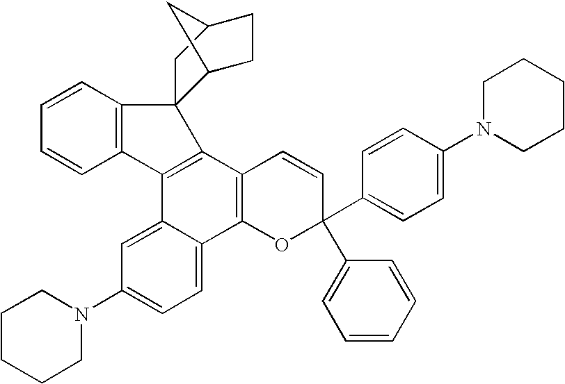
C1=CC2=C(C=C1)C1=C(C3=C(C4=CC=C(N5CCCCC5)C=C14)OC(C1=CC=C(N4CCCCC4)C=C1)(C1=CC=CC=C1)C=C3)C21C2CCC(C1)C2
